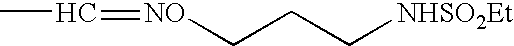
CC=[NO]CCC[NHSO2Et]
